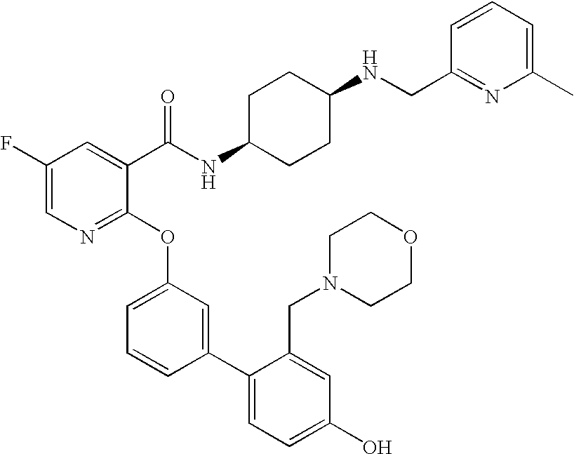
C1(F)=CN=C(OC2=CC=CC(C3=CC=C(O)C=C3CN3CCOCC3)=C2)C(C(NC2CCC(NCC3=NC(C)=CC=C3)CC2)=O)=C1
